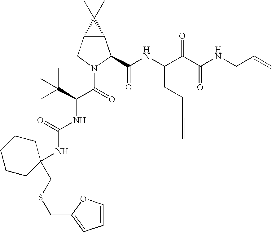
C12C(CN(C(C(NC(=O)NC3(CSCC4=CC=CO4)CCCCC3)C(C)(C)C)=O)C1C(NC(C(C(NCC=C)=O)=O)CCC#C)=O)C2(C)C
